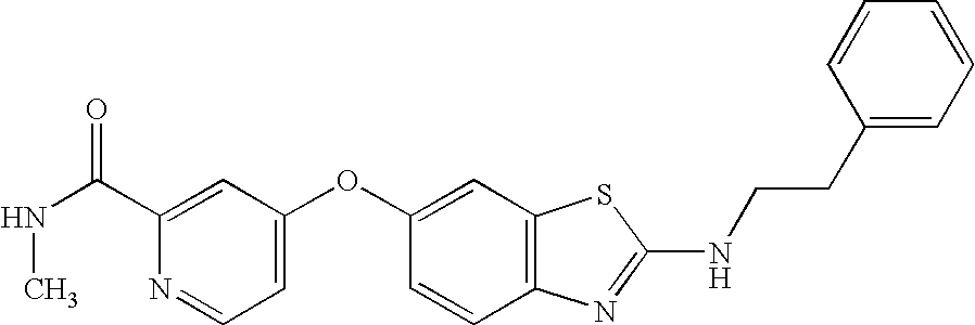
C1(C(NC)=O)=CC(OC2=CC3=C(C=C2)N=C(NCCC2=CC=CC=C2)S3)=CC=N1
